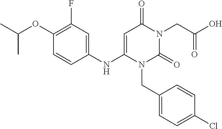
C1(F)=C(OC(C)C)C=CC(NC2=CC(=O)N(CC(=O)O)C(=O)N2CC2=CC=C(Cl)C=C2)=C1
